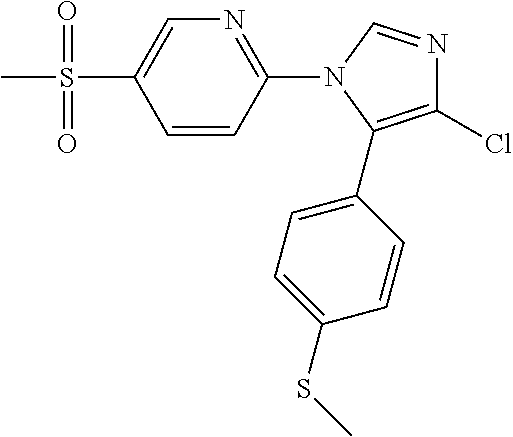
C1=CC(N2C(C3=CC=C(SC)C=C3)=C(Cl)N=C2)=NC=C1S(C)(=O)=O
